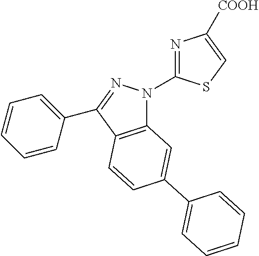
C12=C(C(C3=CC=CC=C3)=NN1C1=NC([COOH])=CS1)C=CC(C1=CC=CC=C1)=C2
